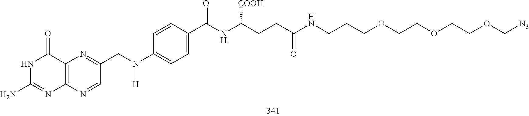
N1C(N)=NC2=C(C1=O)N=C(CN(C1=CC=C(C(NC(CCC(NCCCOCCOCCOC[N3])=O)[COOH])=O)C=C1)[H])C=N2
